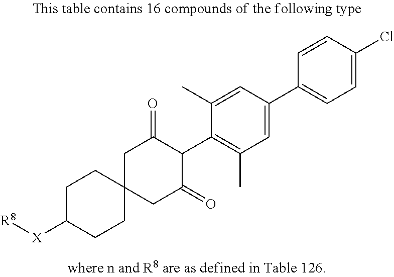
C1C(=O)C(C2=C(C)C=C(C3=CC=C(Cl)C=C3)C=C2C)C(=O)CC12CCC([X][R8])CC2
